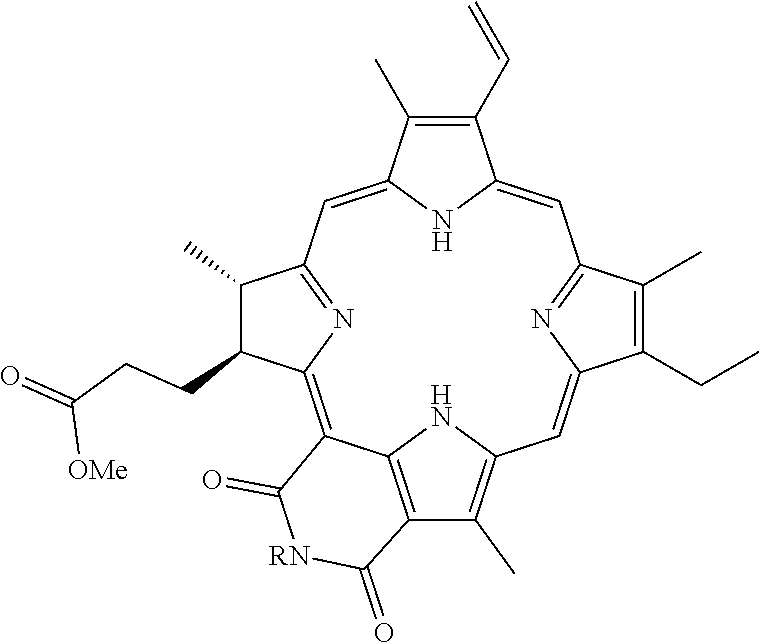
C1(C=C)=C(C)C2=CC3=NC(=C4C5=C(C(C)=C(N5)C=C5C(CC)=C(C)C(=N5)C=C1N2)C(=O)[RN]C4=O)C(CCC(=O)[OMe])C3C
